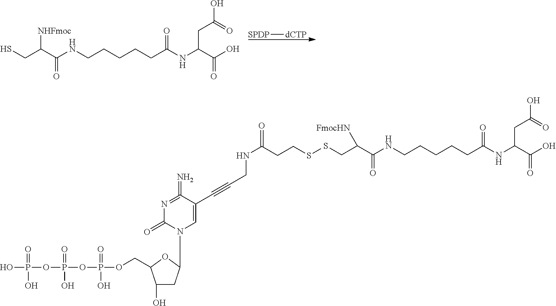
[SPDP][dCTP].SCC(C(NCCCCCC(NC(C(O)=O)CC(O)=O)=O)=O)[NHFmoc].C(C(C(NCCCCCC(NC(C(O)=O)CC(=O)O)=O)=O)[FmocHN])SSCCC(NCC#CC1=CN(C2CC(O)C(COP(OP(OP(O)(=O)O)(=O)O)(=O)O)O2)C(=O)N=C1=N)=O
